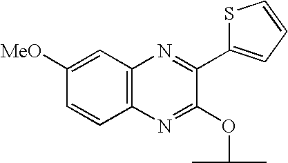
C12=C(N=C(OC(C)C)C(C3=CC=CS3)=N1)C=CC([MeO])=C2
